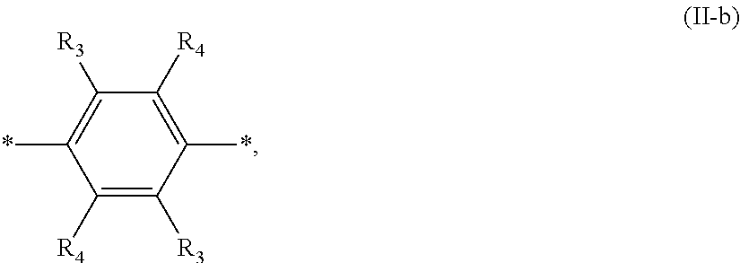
C1([R4])=C([R3])C(*)=C([R4])C([R3])=C1*
